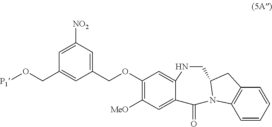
C(C1=CC(COC2=C([MeO])C=C3C(=C2)NCC2N(C3=O)C3=C(C2)C=CC=C3)=CC([NO2])=C1)O[P1]
